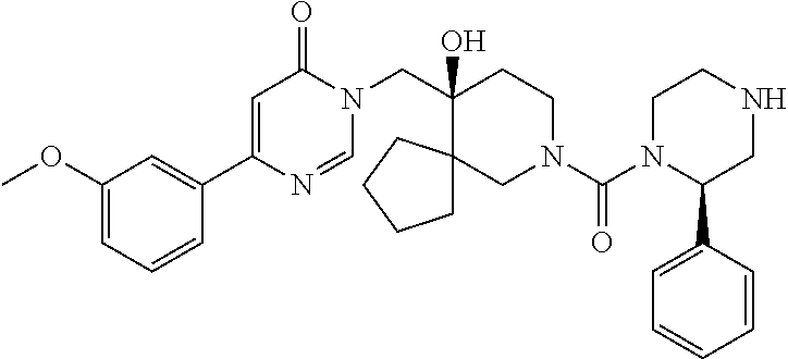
C1(OC)=CC=CC(C2=CC(=O)N(CC3(O)CCN(C(=O)N4C(C5=CC=CC=C5)CNCC4)CC34CCCC4)C=N2)=C1
